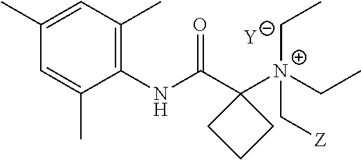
[Y].C1=C(C)C(NC(C2([N+](C[Z])(CC)CC)CCC2)=O)=C(C)C=C1C
